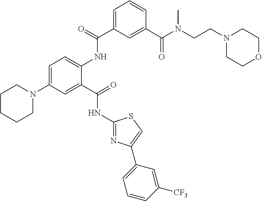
C1CCCN(C2=CC=C(NC(C3=CC=CC(C(N(CCN4CCOCC4)C)=O)=C3)=O)C(C(NC3=NC(C4=CC=CC([CF3])=C4)=CS3)=O)=C2)C1
